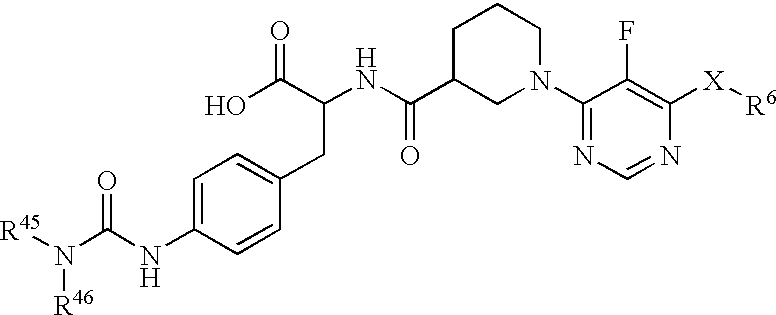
C1=C(NC(N([R45])[R46])=O)C=CC(CC(C(O)=O)NC(C2CN(C3=NC=NC([X][R6])=C3F)CCC2)=O)=C1
